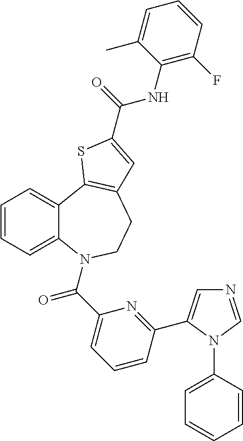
C1=CC=C2C(=C1)C1=C(CCN2C(C2=CC=CC(C3=CN=CN3C3=CC=CC=C3)=N2)=O)C=C(C(=O)NC2=C(F)C=CC=C2C)S1
